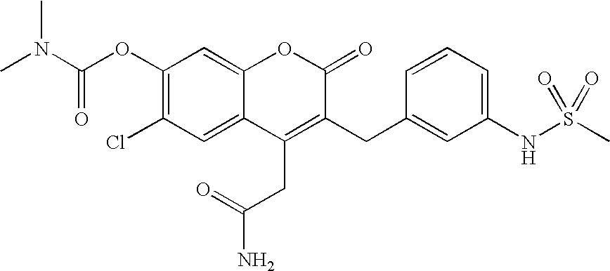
C(OC1=C(Cl)C=C2C(=C1)OC(=O)C(CC1=CC(NS(C)(=O)=O)=CC=C1)=C2CC(N)=O)(N(C)C)=O
